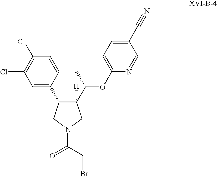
C(N1CC(C(C)OC2=CC=C(C#N)C=N2)([H])C(C2=CC(Cl)=C(Cl)C=C2)C1)(CBr)=O
